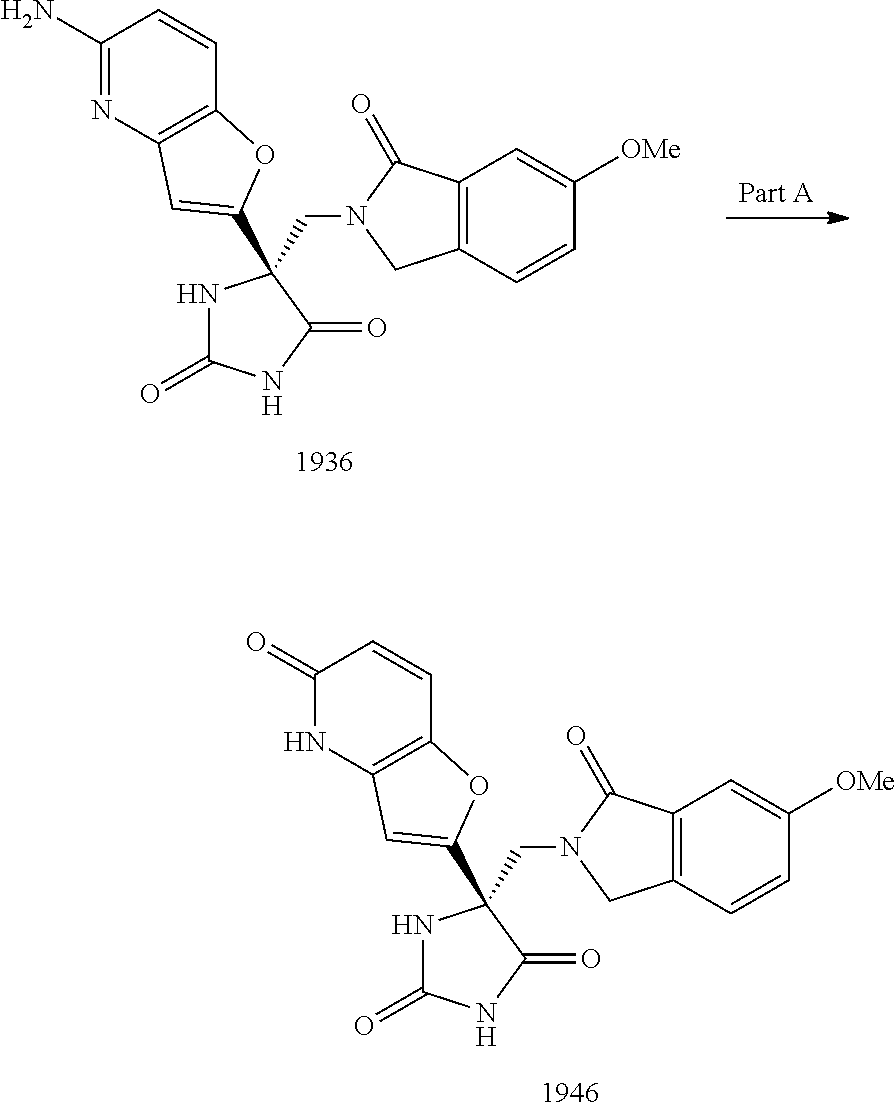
N1C(=O)NC(=O)C1(CN1CC2=C(C1=O)C=C([OMe])C=C2)C1=CC2=C(C=CC(=O)N2)O1.N1C(=O)NC(=O)C1(CN1CC2=C(C1=O)C=C([OMe])C=C2)C1=CC2=C(C=CC(N)=N2)O1
